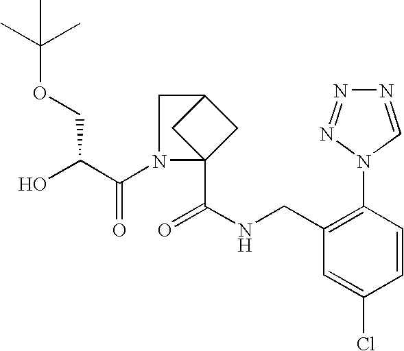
C1(CNC(=O)C23CC(C2)CN3C(C(O)COC(C)(C)C)=O)=C(N2C=NN=N2)C=CC(Cl)=C1
